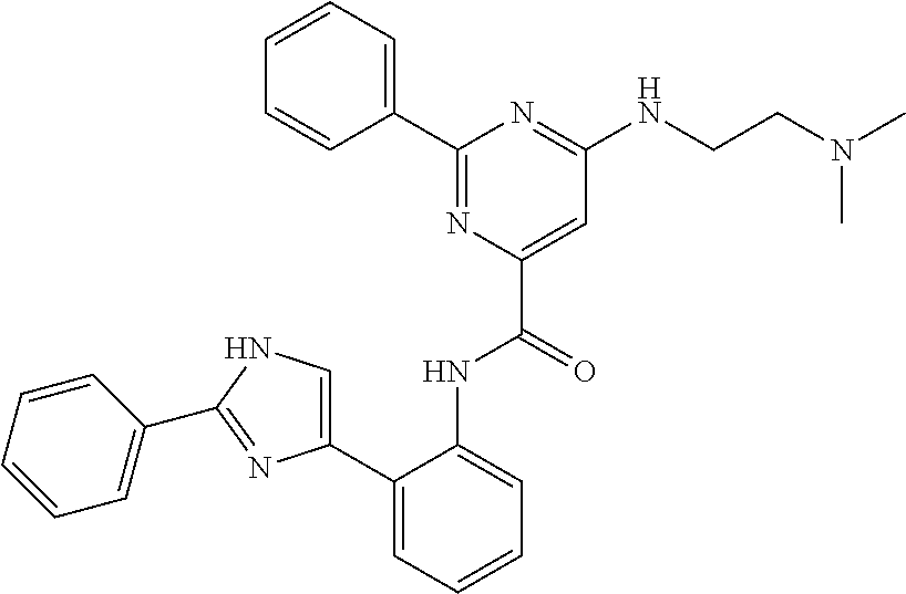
C1(NCCN(C)C)=NC(C2=CC=CC=C2)=NC(C(NC2=CC=CC=C2C2=CNC(C3=CC=CC=C3)=N2)=O)=C1
